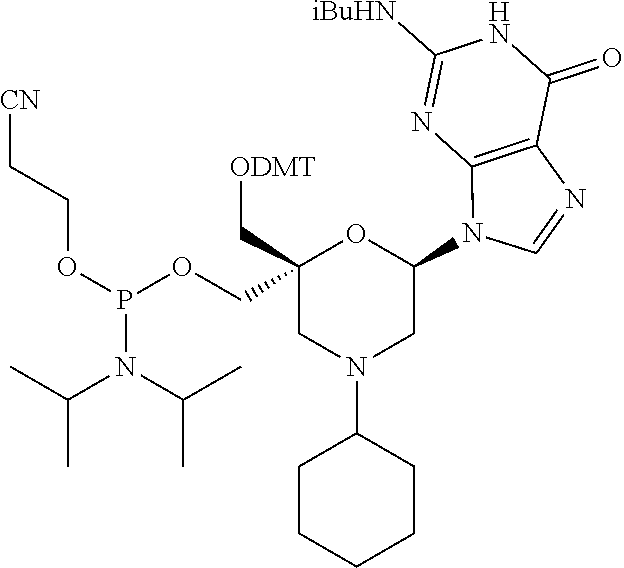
C1(N2C3=C(N=C2)C(=O)NC([iBuHN])=N3)OC(COP(OCC[CN])N(C(C)C)C(C)C)(C[ODMT])CN(C2CCCCC2)C1
